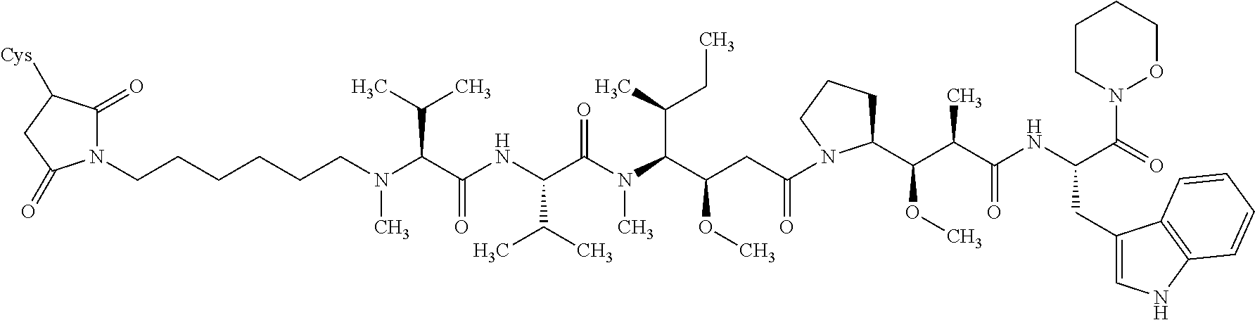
C(N(C(C(NC(C(N(C(C(CC(=O)N1C(C(C(C(NC(C(=O)N2OCCCC2)CC2=CNC3=C2C=CC=C3)=O)C)OC)CCC1)OC)C(C)CC)C)=O)C(C)C)=O)C(C)C)C)CCCCCN1C(=O)C([Cys])CC1=O
